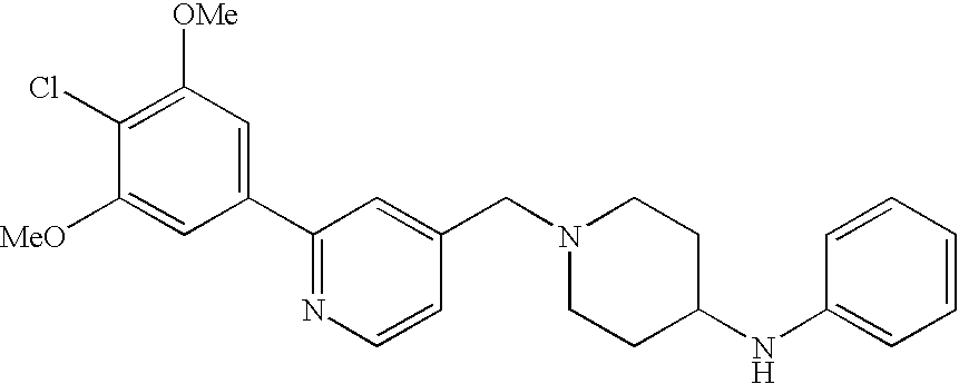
C1(C2=NC=CC(CN3CCC(NC4=CC=CC=C4)CC3)=C2)=CC([OMe])=C(Cl)C([MeO])=C1
